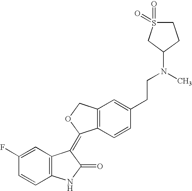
C1=C(F)C=CC2=C1C(=C1C3=C(CO1)C=C(CCN(C1CCS(=O)(=O)C1)C)C=C3)C(=O)N2
